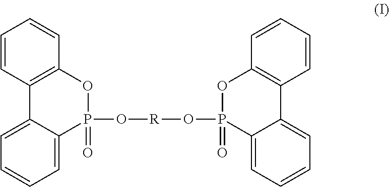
C1=CC2=C(C=C1)OP(=O)(O[R]OP1(=O)OC3=C(C4=CC=CC=C14)C=CC=C3)C1=CC=CC=C21
